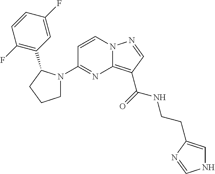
C12=C(C(=O)NCCC3=CNC=N3)C=NN1C=CC(N1CCCC1C1=C(F)C=CC(F)=C1)=N2
